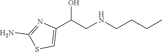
C1(C(CNCCCC)O)=CSC(N)=N1
